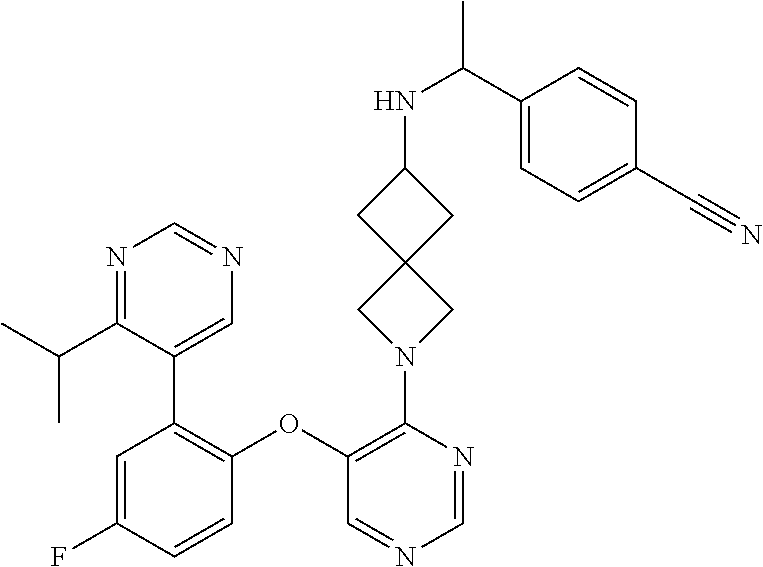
C1=C(F)C=CC(OC2=C(N3CC4(C3)CC(NC(C)C3=CC=C(C#N)C=C3)C4)N=CN=C2)=C1C1=CN=CN=C1C(C)C
